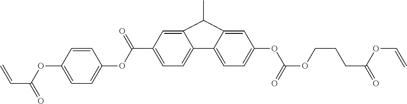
C(C1=CC=C2C3=CC=C(OC(OCCCC(=O)OC=C)=O)C=C3C(C)C2=C1)(OC1=CC=C(OC(C=C)=O)C=C1)=O
